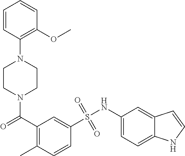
N1(C(=O)C2=C(C)C=CC(S(NC3=CC=C4C(=C3)C=CN4)(=O)=O)=C2)CCN(C2=C(OC)C=CC=C2)CC1
